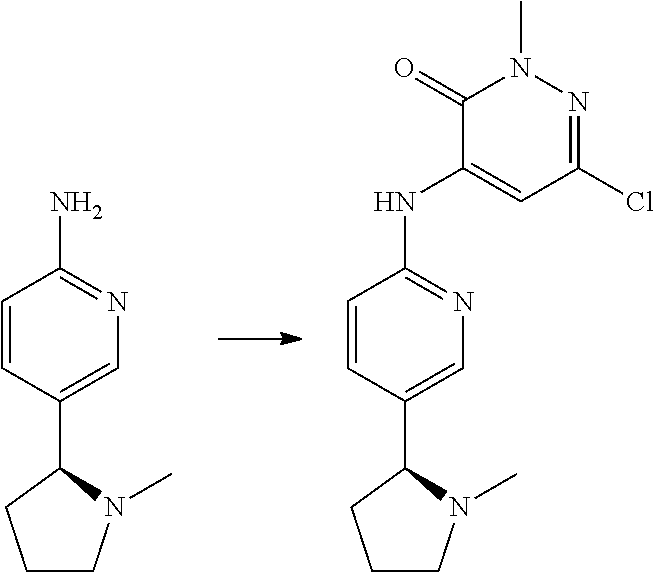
C1=CC(C2CCCN2C)=CN=C1N.C1=CC(C2CCCN2C)=CN=C1NC1=CC(Cl)=NN(C)C1=O
